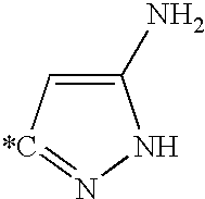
C1(N)=C[*C]=NN1
